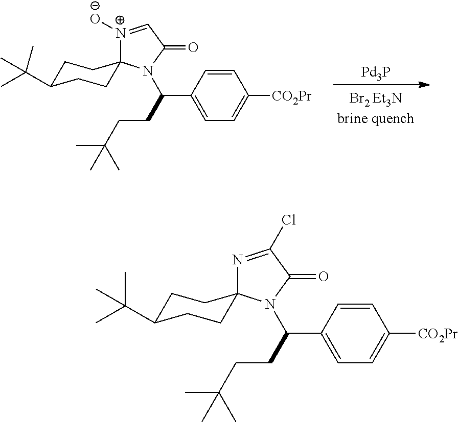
[Pd3P].C1C(C(C)(C)C)CCC2(C1)[N+]([O-])=CC(=O)N2C(C1=CC=C([CO2Pr])C=C1)CCC(C)(C)C.C1C(C(C)(C)C)CCC2(C1)N=C(Cl)C(=O)N2C(C1=CC=C([CO2Pr])C=C1)CCC(C)(C)C
